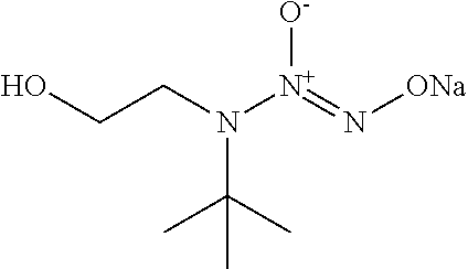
OCCN(C(C)(C)C)[N+](=N[ONa])[O-]
